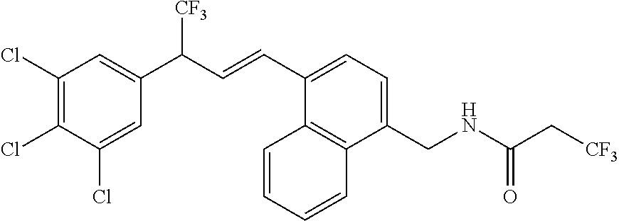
C1(Cl)=C(Cl)C(Cl)=CC(C(C=CC2=CC=C(CNC(C[CF3])=O)C3=C2C=CC=C3)[CF3])=C1
